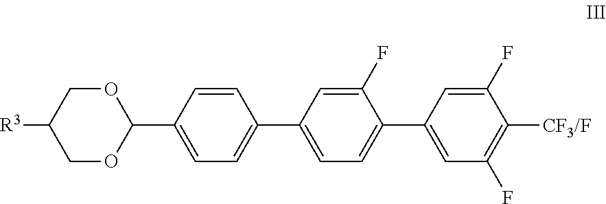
C1=C(C2OCC([R3])CO2)C=CC(C2=CC=C(C3=CC(F)=C([CF3/F])C(F)=C3)C(F)=C2)=C1
